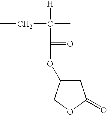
C1C(OC(=O)C(C)([H])CC)COC1=O
